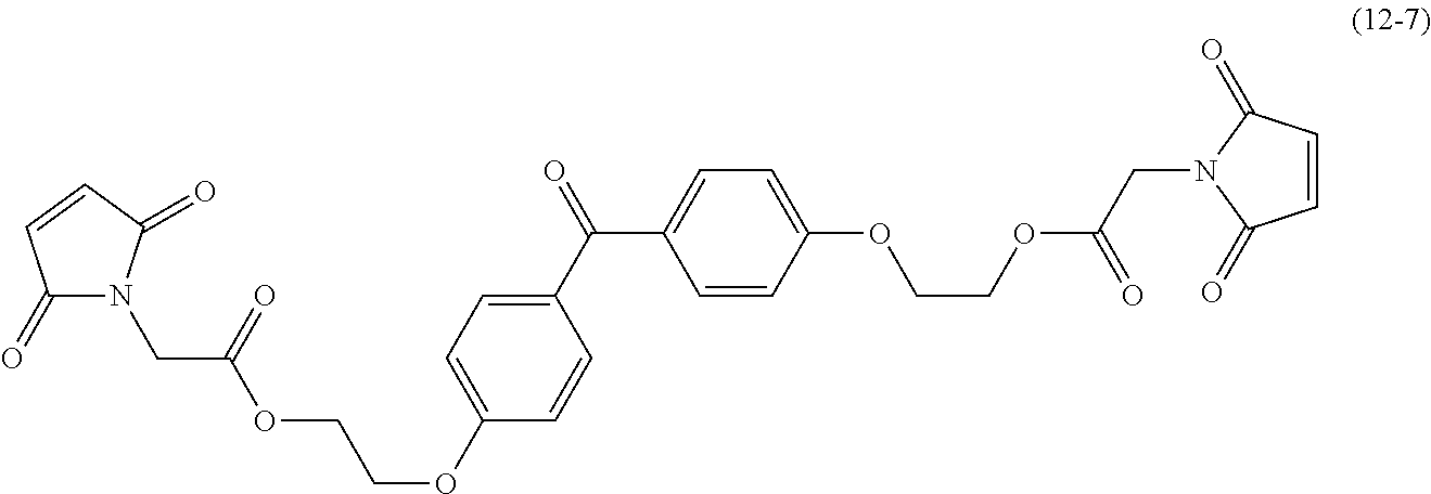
C1(=O)N(CC(OCCOC2=CC=C(C(=O)C3=CC=C(OCCOC(CN4C(=O)C=CC4=O)=O)C=C3)C=C2)=O)C(=O)C=C1
